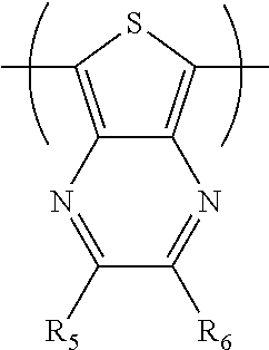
C12=C(C)SC(C)=C1N=C([R5])C([R6])=N2
